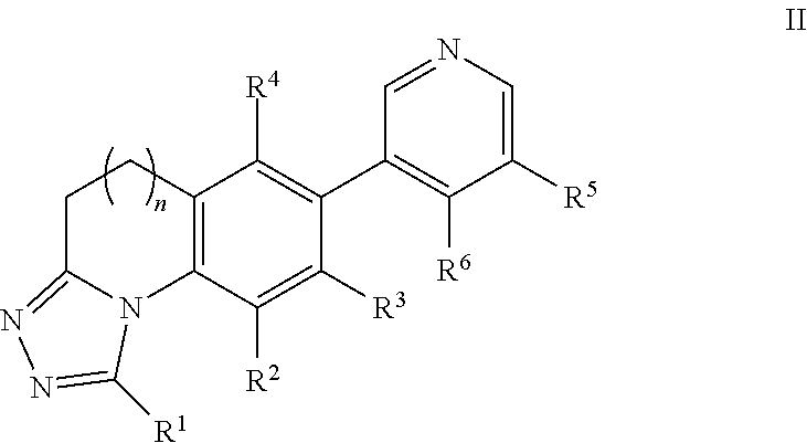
C1(C2=C([R4])C3=C(C([R2])=C2[R3])N2C(=NN=C2[R1])CC3)=C([R6])C([R5])=CN=C1
